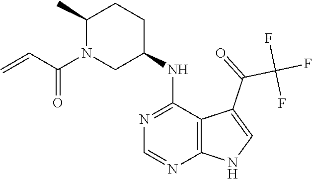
C1(C)N(C(C=C)=O)CC(NC2=NC=NC3=C2C(C(=O)C(F)(F)F)=CN3)CC1
